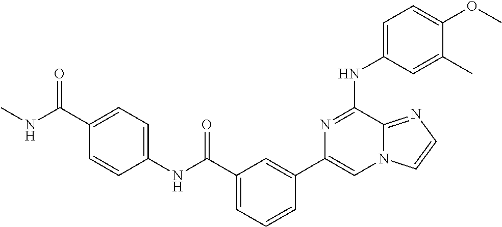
C1=C(NC2=NC(C3=CC(C(=O)NC4=CC=C(C(=O)NC)C=C4)=CC=C3)=CN3C2=NC=C3)C=C(C)C(OC)=C1
